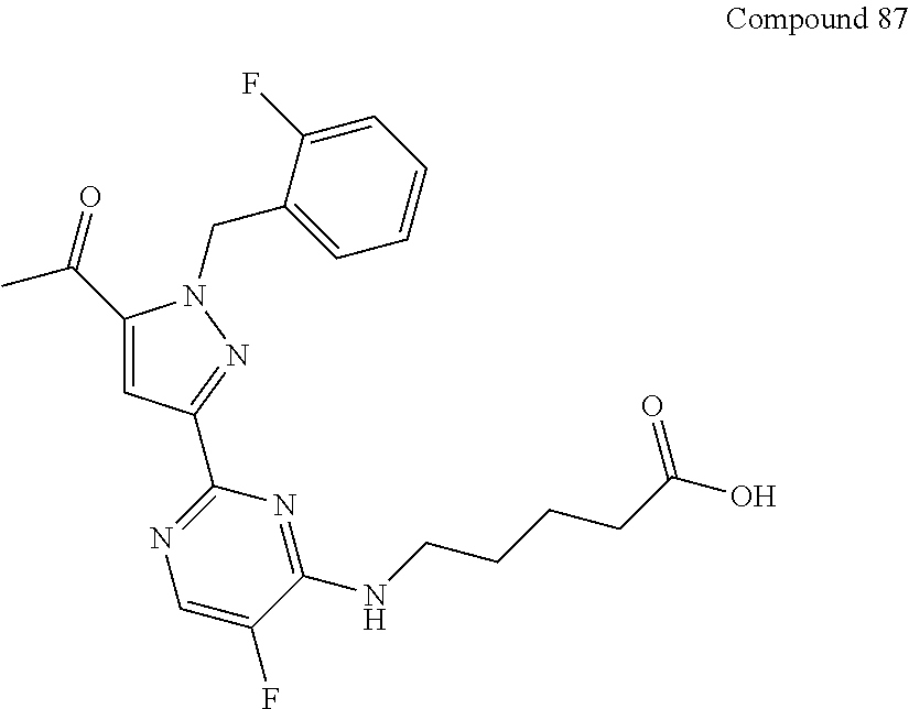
C(C1=CC(C2=NC=C(F)C(NCCCCC(O)=O)=N2)=NN1CC1=CC=CC=C1F)(=O)C
